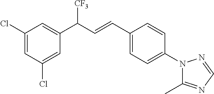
C1(Cl)=CC(C(C=CC2=CC=C(N3C(C)=NC=N3)C=C2)[CF3])=CC(Cl)=C1
